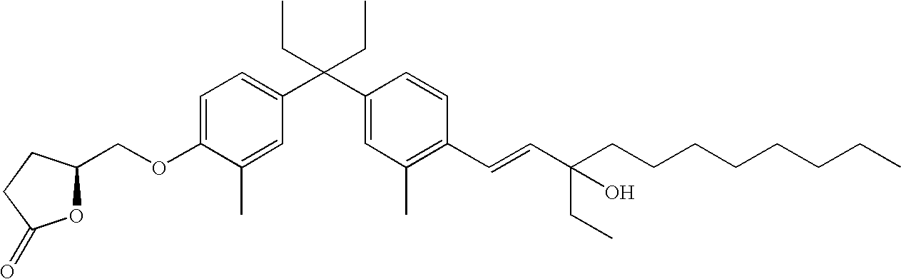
C1=C(OCC2OC(=O)CC2)C(C)=CC(C(C2=CC(C)=C(C=CC(CCCCCCCC)(CC)O)C=C2)(CC)CC)=C1
